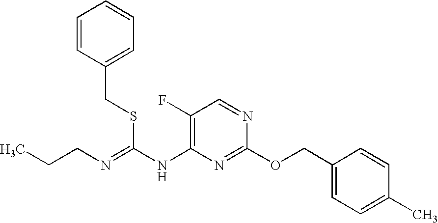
C1(F)=C(NC(=NCCC)SCC2=CC=CC=C2)N=C(OCC2=CC=C(C)C=C2)N=C1
